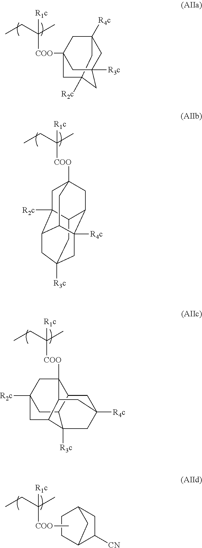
C12CC3([R3c])CC4C1([R2c])CC1([COO]C(CC)(C)[R1c])CC2C([R4c])(C4C1)C3.C1([CN])CC2CC1CC2.CCC(C)([R1c])[COO]C.[R2c]C12CC3([R4c])CC([COO]C(CC)(C)[R1c])(C1)CC([R3c])(C3)C2.[R3c]C12C3C4C5([COO]C(CC)(C)[R1c])CC([R2c])(C3)CC1C5CC([R4c])(C4)C2
